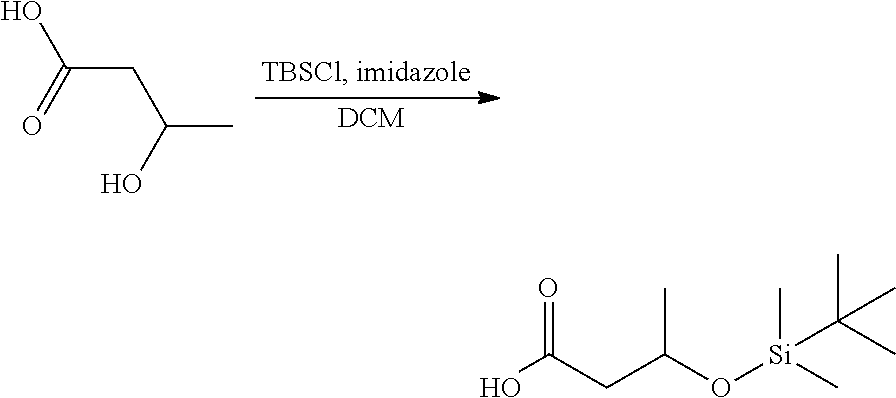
[DCM].OC(CC(O)C)=O.OC(CC(O[Si](C)(C)C(C)(C)C)C)=O
